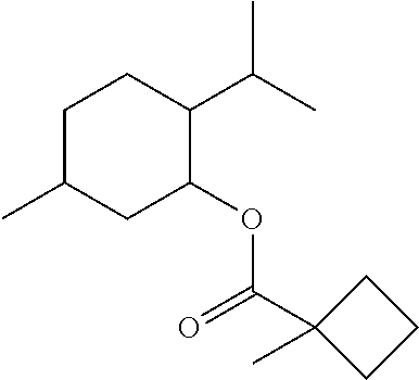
C1C(C)CC(OC(C2(C)CCC2)=O)C(C(C)C)C1
